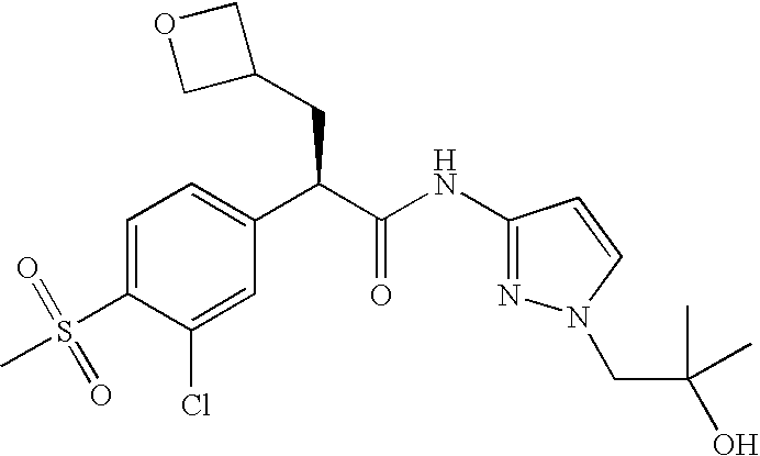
C1=C(S(=O)(C)=O)C(Cl)=CC(C(C(NC2=NN(CC(O)(C)C)C=C2)=O)CC2COC2)=C1
